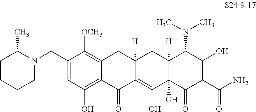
C1(CN2C(C)CCCC2)=CC(O)=C2C(=C1[OCH3])CC1([H])C(=C(O)C3(O)C([H])(C1)C(N(C)C)C(O)=C(C(N)=O)C3=O)C2=O
